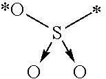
S([*O])(->O)(->O)C
